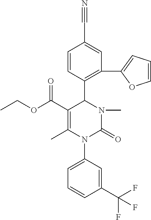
N#CC1=CC(C2=CC=CO2)=C(C2N(C)C(=O)N(C3=CC=CC(C(F)(F)F)=C3)C(C)=C2C(OCC)=O)C=C1
